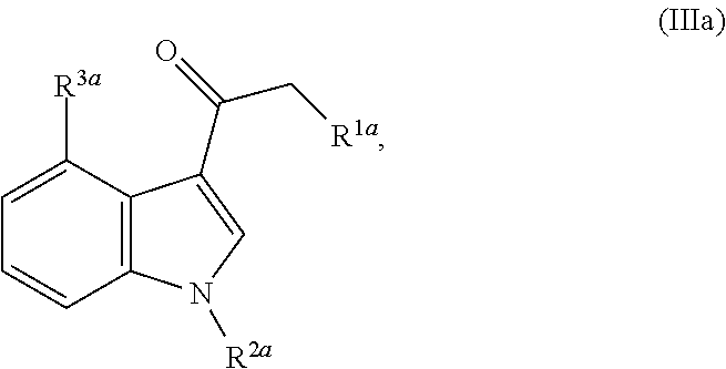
C12=C(C([R3a])=CC=C1)C(C(=O)C[R1a])=CN2[R2a]
